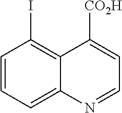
C1=CC=C2C(=C1I)C([CO2H])=CC=N2
